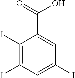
IC1=C(I)C=C(I)C=C1C(O)=O
